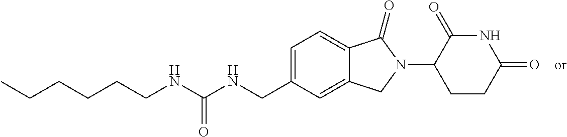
C1=C(CNC(NCCCCCC)=O)C=C2C(=C1)C(=O)N(C1CCC(=O)NC1=O)C2
